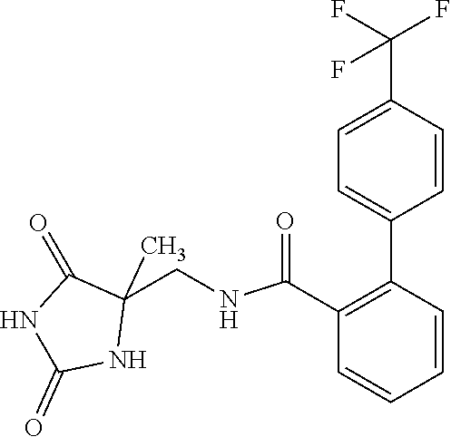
C1=C(C(F)(F)F)C=CC(C2=C(C(NCC3(C)C(=O)NC(=O)N3)=O)C=CC=C2)=C1
